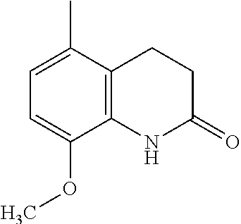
C1=C(C)C2=C(C(OC)=C1)NC(=O)CC2
